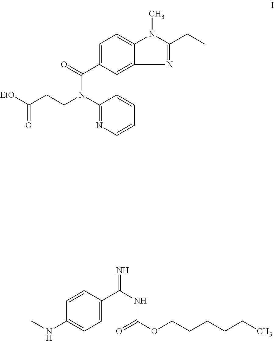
C1=C(C(=O)N(CCC([EtO])=O)C2=NC=CC=C2)C=C2C(=C1)N(C)C(CC)=N2.CNC1=CC=C(C(NC(OCCCCCC)=O)=N)C=C1
